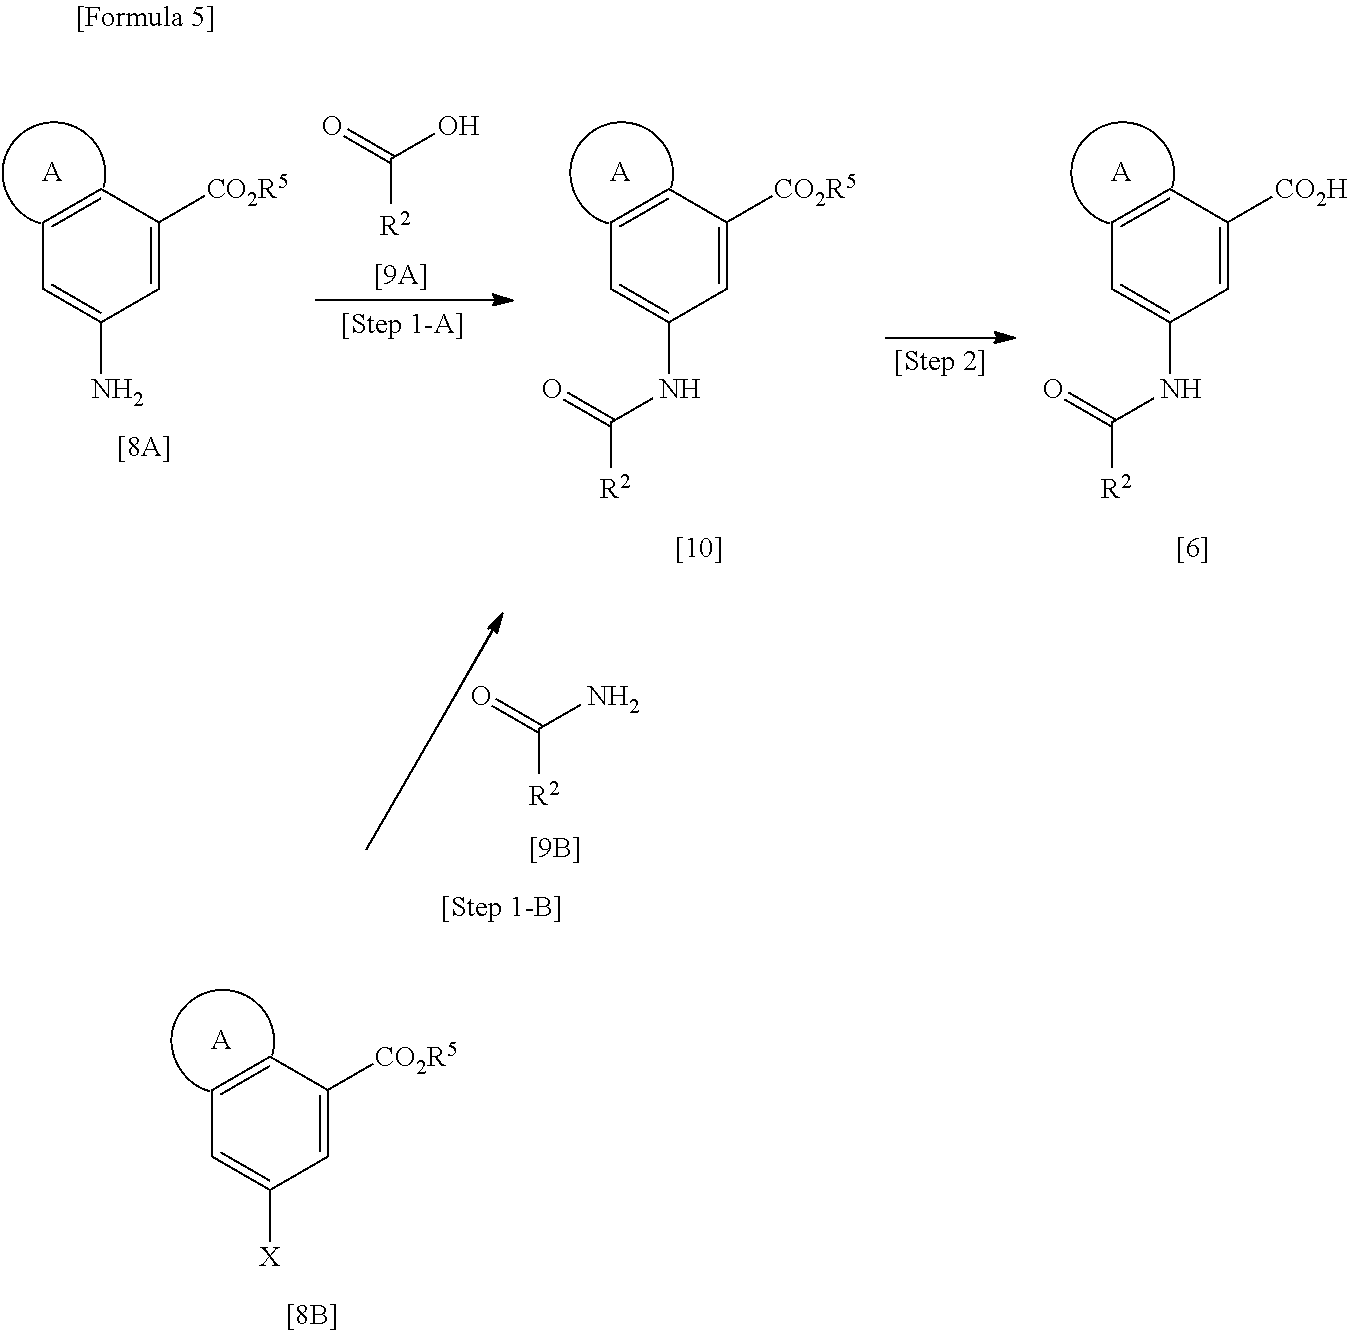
C1=CC([CO2R5])=CC([X])=C1.[A].C1=CC([CO2R5])=CC(N)=C1.[A].C([R2])(=O)O.C1=CC([CO2R5])=CC(NC([R2])=O)=C1.[A].C1=CC([CO2H])=CC(NC([R2])=O)=C1.[A].C([R2])(=O)N
